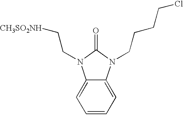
C1=CC=C2C(=C1)N(CC[CH3SO2NH])C(=O)N2CCCCCl
